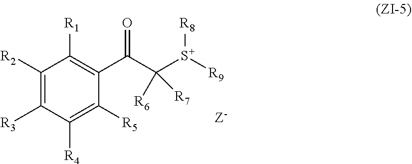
C1([R2])=C([R3])C([R4])=C([R5])C(C(C([R7])([R6])[S+]([R9])[R8])=O)=C1[R1]
